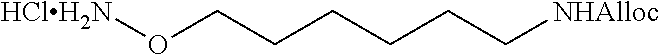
O(CCCCCC[NHAlloc])[HClH2N]
